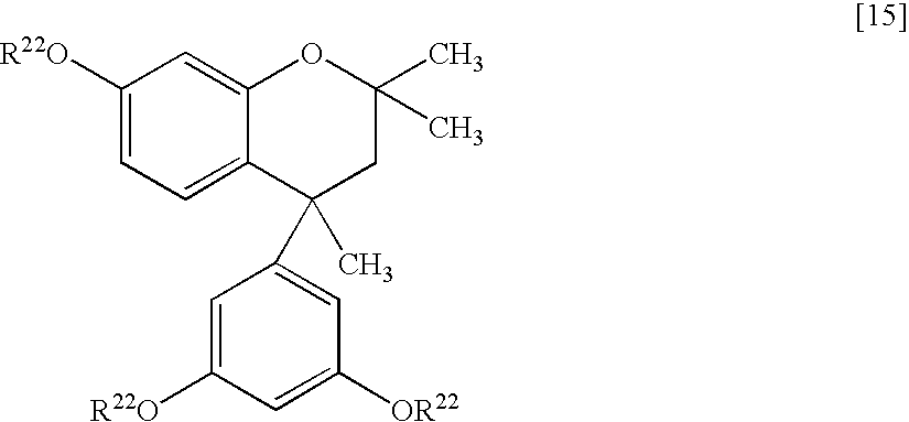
C1([R22O])=CC=C2C(=C1)OC(C)(C)CC2(C1=CC([OR22])=CC([R22O])=C1)C
